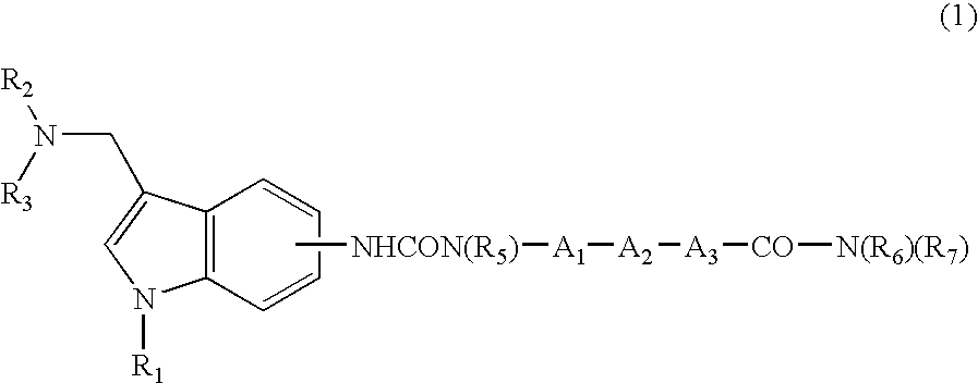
C12=C(C=CC=C1)N([R1])C=C2CN([R2])[R3].C[NHCON(R5)][A1][A2][A3][CO][N(R6)(R7)]
